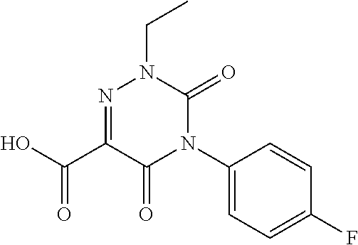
C1(C(=O)O)=NN(CC)C(=O)N(C2=CC=C(F)C=C2)C1=O
